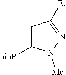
C1=C([pinB])N([Me])N=C1[Et]
